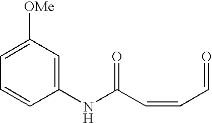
C1=C([OMe])C=C(NC(=O)C=CC=O)C=C1
